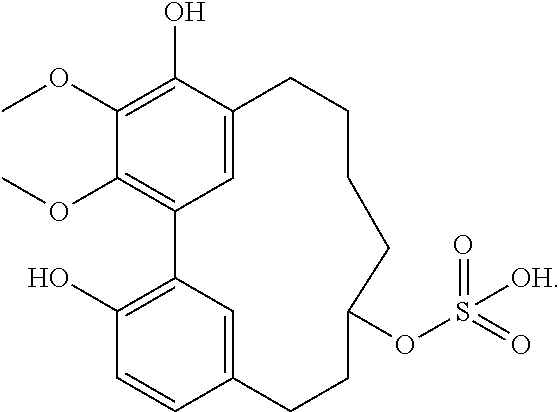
C1(OC)=C(O)C2=CC(=C1OC)C1=C(O)C=CC(=C1)CCC(OS(=O)(=O)[OH])CCCC2
